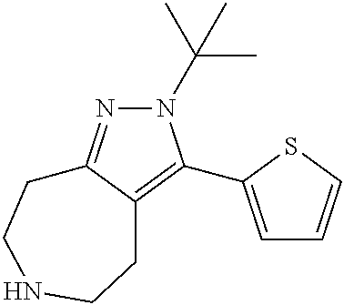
N1(C(C)(C)C)N=C2C(=C1C1=CC=CS1)CCNCC2
